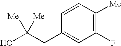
C1(F)=C([Me])C=CC(CC(O)([Me])[Me])=C1
